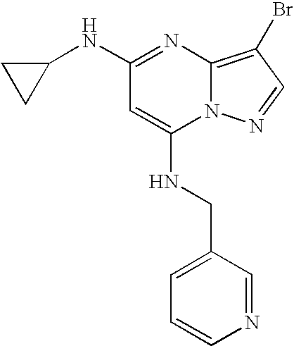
C1=CN=CC(CNC2=CC(NC3CC3)=NC3=C(Br)C=NN23)=C1
